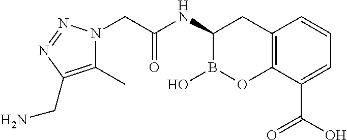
C12=C(C(C(O)=O)=CC=C1)OB(O)C(NC(CN1C(C)=C(CN)N=N1)=O)C2
